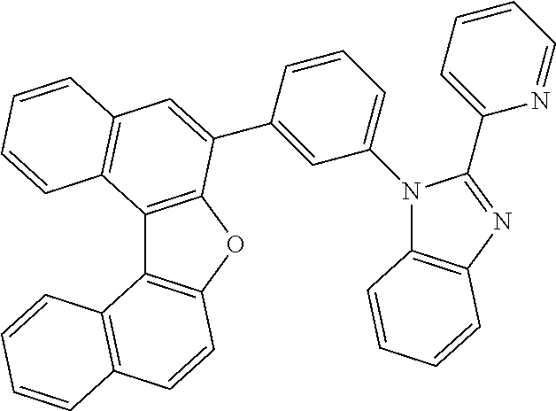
C12=C(OC3=C1C1=C(C=C3)C=CC=C1)C(C1=CC(N3C4=C(N=C3C3=CC=CC=N3)C=CC=C4)=CC=C1)=CC1=C2C=CC=C1
